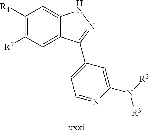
C1([R4])=C([R7])C=C2C(=C1)NN=C2C1=CC=NC(N([R3])[R2])=C1
